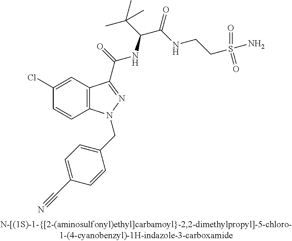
C1(Cl)=CC2=C(C=C1)N(CC1=CC=C(C#N)C=C1)N=C2C(=O)NC(C(C)(C)C)C(=O)NCCS(=O)(N)=O
